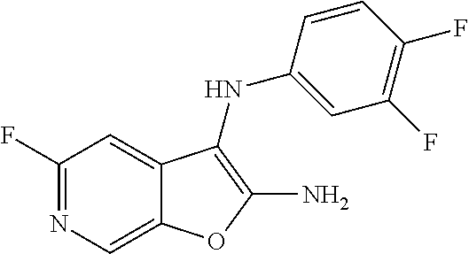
C1(F)=C(F)C=CC(NC2=C(N)OC3=CN=C(F)C=C32)=C1
